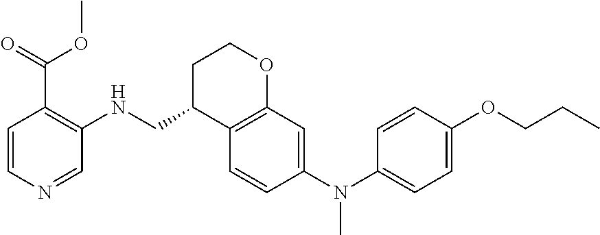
C1=CC(N(C2=CC=C(OCCC)C=C2)C)=CC2=C1C(CNC1=C(C(=O)OC)C=CN=C1)CCO2
